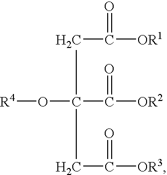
C(C(O[R4])(C([OR2])=O)CC([OR3])=O)C([OR1])=O
